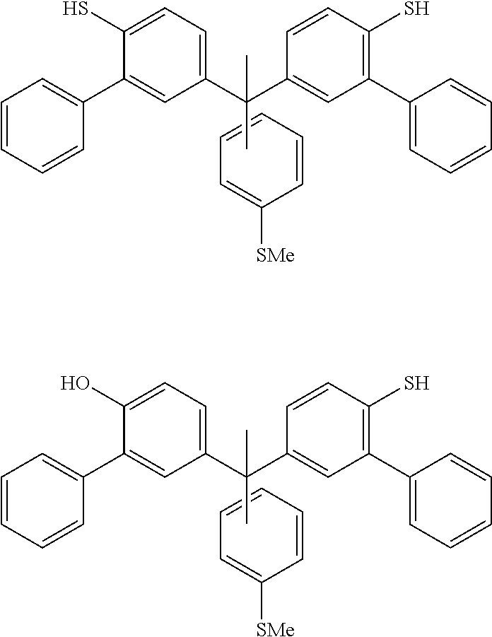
C1(S)=CC=C(C(C2=CC(C3=CC=CC=C3)=C(S)C=C2)(C)C)C=C1C1=CC=CC=C1.C1=CC=CC([SMe])=C1.C1(O)=CC=C(C(C2=CC(C3=CC=CC=C3)=C(S)C=C2)(C)C)C=C1C1=CC=CC=C1.C1=CC=CC([SMe])=C1
